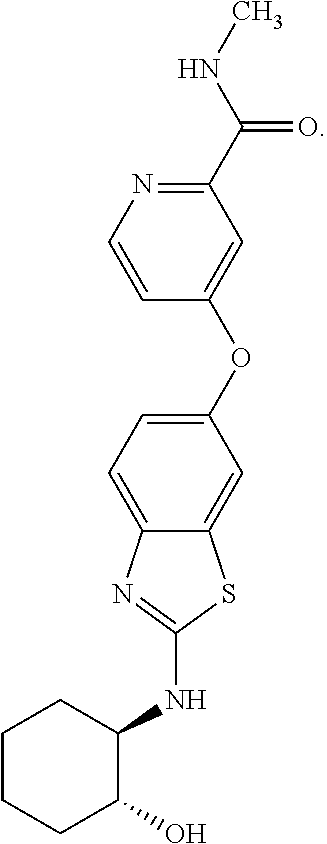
C1(C(NC)=O)=NC=CC(OC2=CC=C3C(=C2)SC(NC2C(O)CCCC2)=N3)=C1
